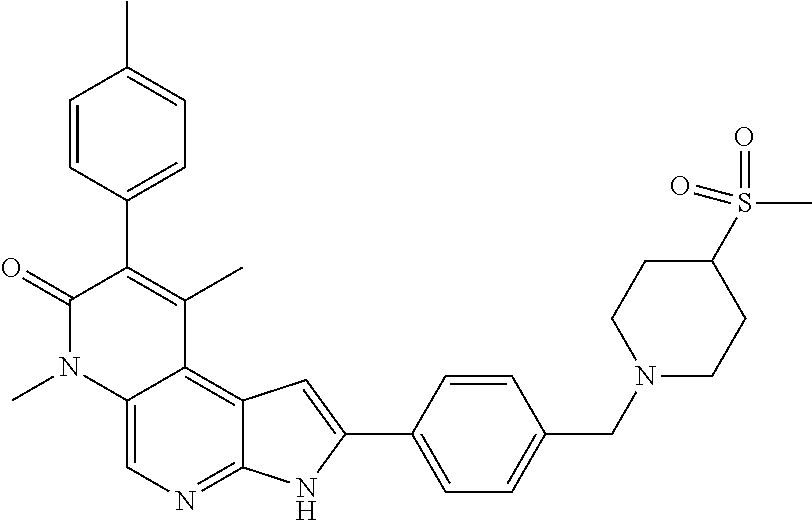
C1=CC(C)=CC=C1C1=C(C)C2=C3C(=NC=C2N(C)C1=O)NC(C1=CC=C(CN2CCC(S(=O)(=O)C)CC2)C=C1)=C3
